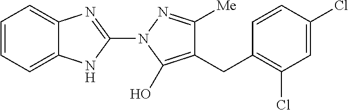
C1=CC=C2C(=C1)N=C(N1C(O)=C(CC3=C(Cl)C=C(Cl)C=C3)C([Me])=N1)N2
